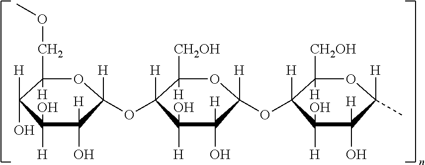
C1(COC)([H])C([H])(O)C([H])(O)C([H])(O)C(OC2([H])C([CH2OH])([H])OC(OC3([H])C([CH2OH])([H])OC([H])(C)C([H])(O)C3([H])O)([H])C([H])(O)C2([H])O)([H])O1
